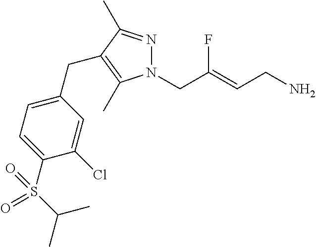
N1=C(C)C(CC2=CC=C(S(C(C)C)(=O)=O)C(Cl)=C2)=C(C)N1CC(=CCN)F
